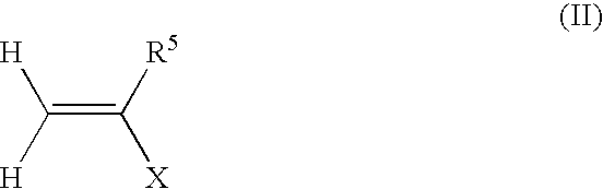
C(=C([R5])[X])([H])[H]
